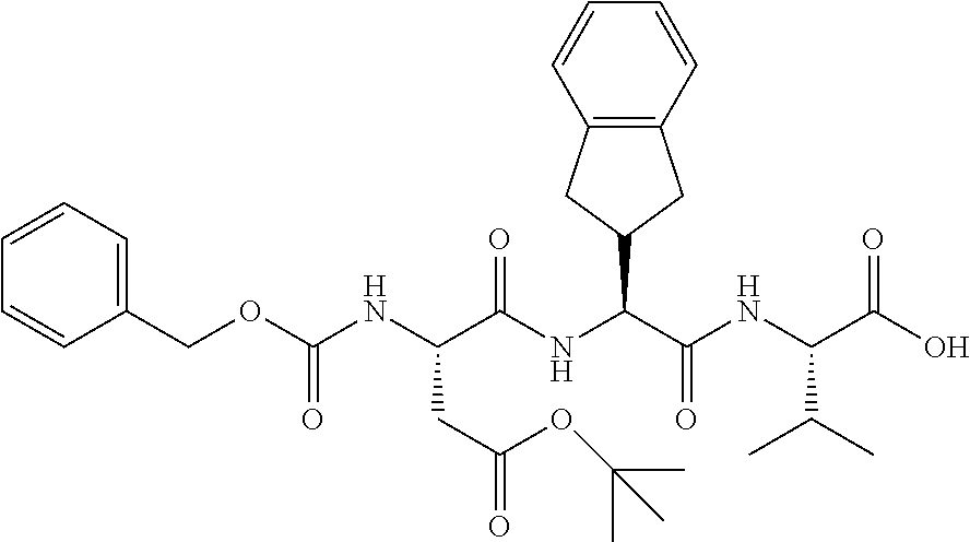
C1=CC(COC(NC(C(NC(C(NC(C(=O)O)C(C)C)=O)C2CC3=C(C2)C=CC=C3)=O)CC(=O)OC(C)(C)C)=O)=CC=C1
